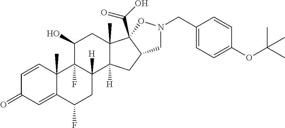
C1=CC2(C)C(=CC1=O)C(F)CC1([H])C2(F)C(O)CC2(C)C1([H])CC1C2(C(O)=O)ON(CC2=CC=C(OC(C)(C)C)C=C2)C1
